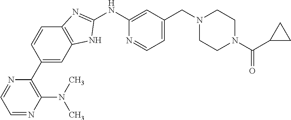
C1=CC(C2=C(N(C)C)N=CC=N2)=CC2=C1N=C(NC1=CC(CN3CCN(C(C4CC4)=O)CC3)=CC=N1)N2
